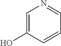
C1=C(O)C=CC=N1
